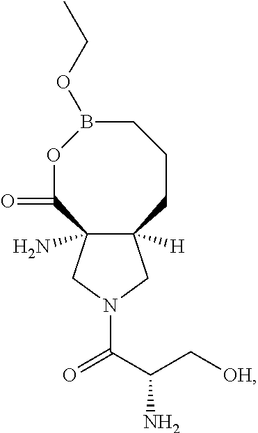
C12([H])C(N)(CN(C(C(C[OH])N)=O)C1)C(=O)OB(OCC)CCC2
